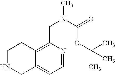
N1CC2=CC=NC(CN(C(=O)OC(C)(C)C)C)=C2CC1
